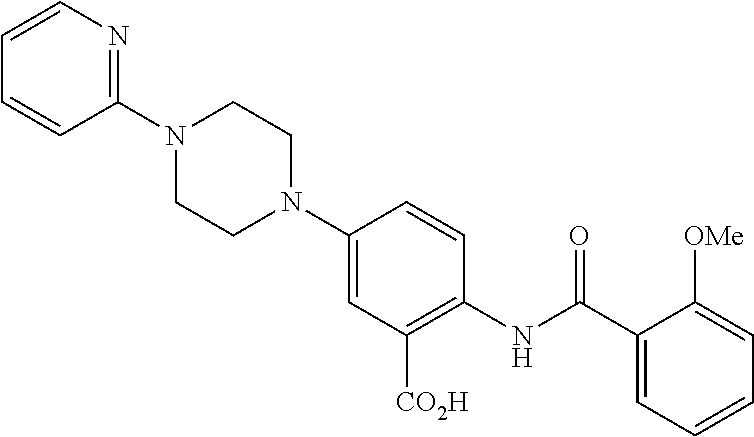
C1CN(C2=NC=CC=C2)CCN1C1=CC([CO2H])=C(NC(C2=CC=CC=C2[OMe])=O)C=C1
